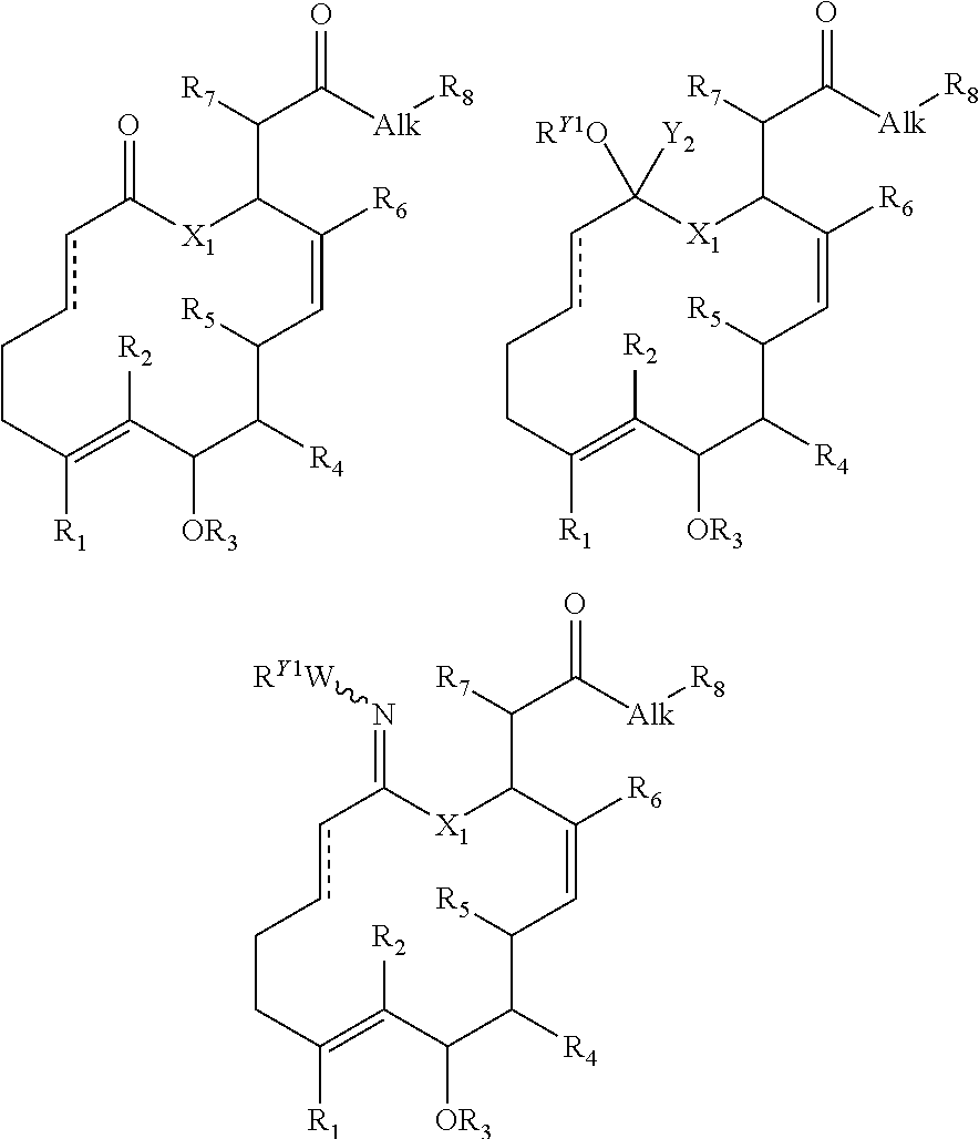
c1cCCC([R1])=C([R2])C([OR3])C([R4])C([R5])C=C([R6])C(C([R7])C([Alk][R8])=O)[X1]C1([Y2])[RY1O].c1cCCC([R1])=C([R2])C([OR3])C([R4])C([R5])C=C([R6])C(C([R7])C([Alk][R8])=O)[X1]C1=O.c1cCCC([R1])=C([R2])C([OR3])C([R4])C([R5])C=C([R6])C(C([R7])C([Alk][R8])=O)[X1]C1=N[RY1W]
